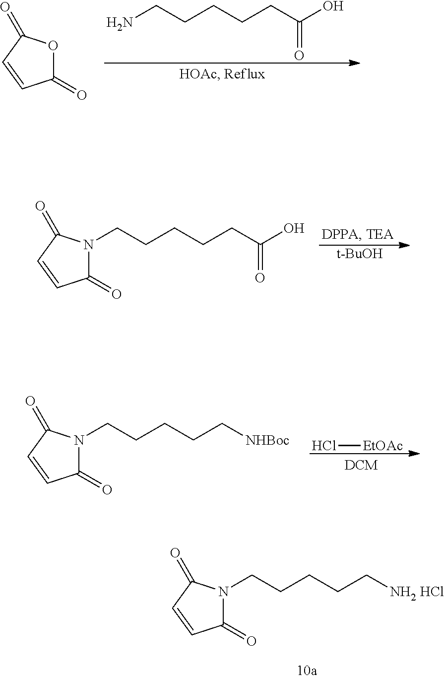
NCCCCCC(O)=O.C1(=O)OC(=O)C=C1.C1(=O)N(CCCCCC(O)=O)C(=O)C=C1.[t-BuOH].Cl[EtOAc].C1(=O)N(CCCCC[NHBoc])C(=O)C=C1.C1(=O)N(CCCCC[NH2 HCl])C(=O)C=C1
